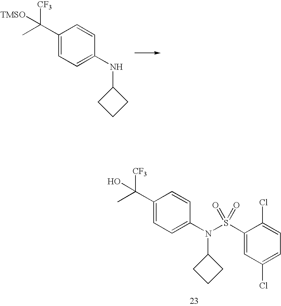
C1(C(C)([CF3])[TMSO])=CC=C(NC2CCC2)C=C1.C1(C(C)([CF3])O)=CC=C(N(C2CCC2)S(C2=CC(Cl)=CC=C2Cl)(=O)=O)C=C1
